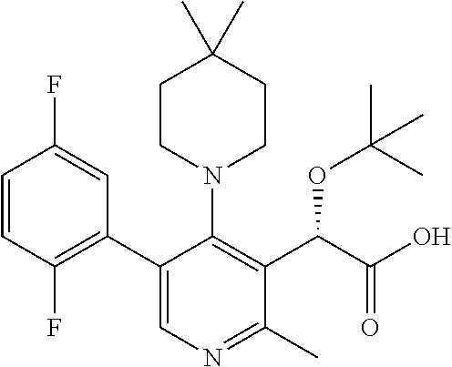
C1=CC(F)=C(C2=CN=C(C)C(C(C(O)=O)OC(C)(C)C)=C2N2CCC(C)(C)CC2)C=C1F
